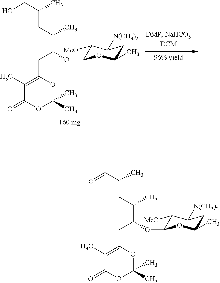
C(C(CC(CO)C)C)(OC1C([McO])C([N(CH3)2])CC(C)O1)CC1=C(C)C(=O)OC(C)(C)O1.C(C(CC(C=O)C)C)(OC1C([McO])C([N(CH3)2])CC(C)O1)CC1=C(C)C(=O)OC(C)(C)O1
